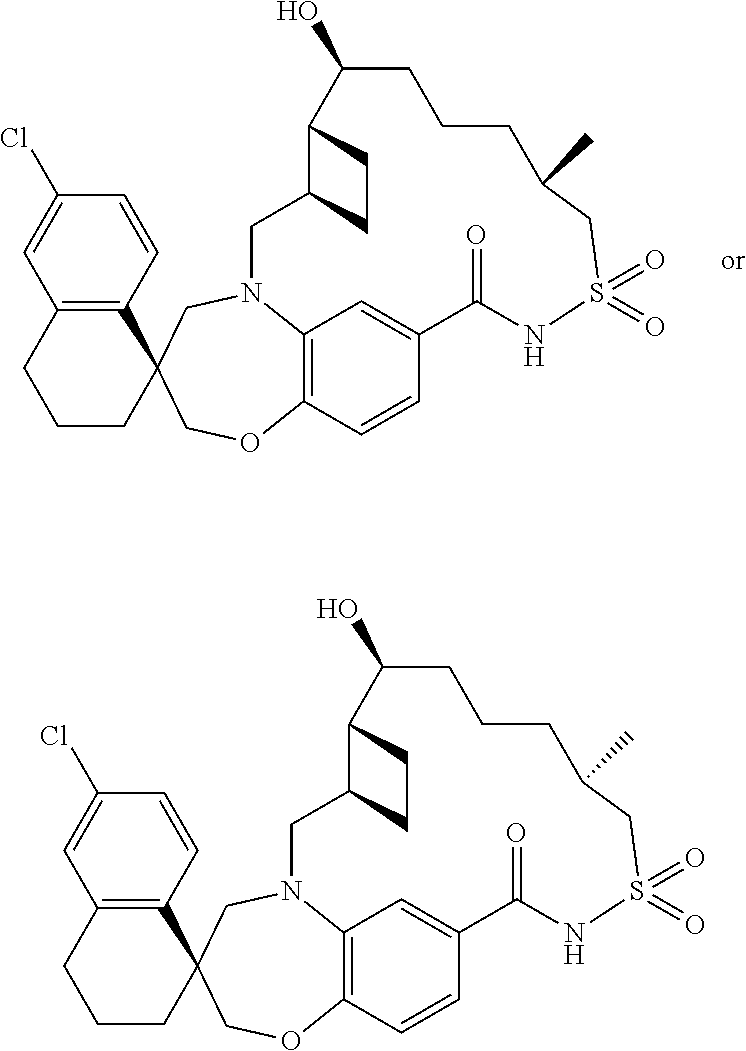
ClC1=CC2=C(C=C1)C1(CCC2)COC2=C3N(C1)CC1C(CC1)C(O)CCCC(C)CS(=O)(=O)NC(=O)C(=C3)C=C2.ClC1=CC2=C(C=C1)C1(CCC2)COC2=C3N(C1)CC1C(CC1)C(O)CCCC(C)CS(=O)(=O)NC(=O)C(=C3)C=C2
